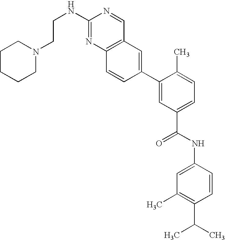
C(NC1=NC2=C(C=N1)C=C(C1=CC(C(NC3=CC(C)=C(C(C)C)C=C3)=O)=CC=C1C)C=C2)CN1CCCCC1
